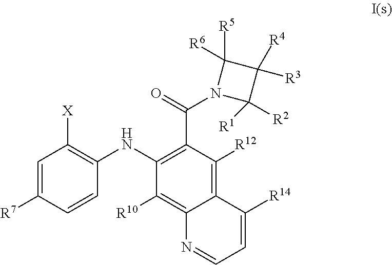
C1=C([R7])C=CC(NC2=C(C(=O)N3C([R1])([R2])C([R4])([R3])C3([R5])[R6])C([R12])=C3C(=C2[R10])N=CC=C3[R14])=C1[X]
